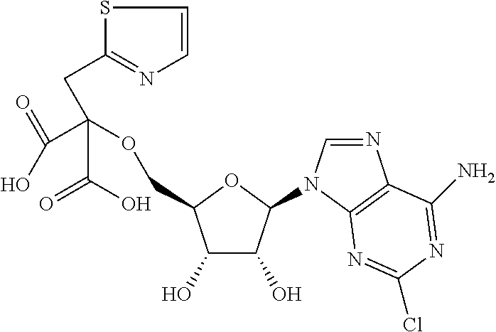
C1(O)C(O)C(N2C=NC3=C2N=C(Cl)N=C3N)OC1COC(CC1=NC=CS1)(C(=O)O)C(O)=O
